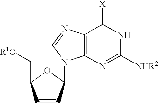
C1=CC(N2C3=C(N=C2)C([X])NC([NHR2])=N3)OC1C[R1O]
